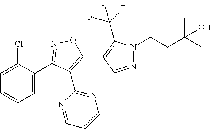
C1=C(Cl)C(C2=NOC(C3=C(C(F)(F)F)N(CCC(C)(C)O)N=C3)=C2C2=NC=CC=N2)=CC=C1
